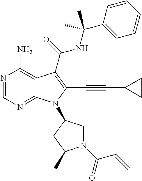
N1=CN=C2C(=C1N)C(C(=O)NC(C)(C1=CC=CC=C1)C)=C(C#CC1CC1)N2C1CN(C(C=C)=O)C(C)C1
